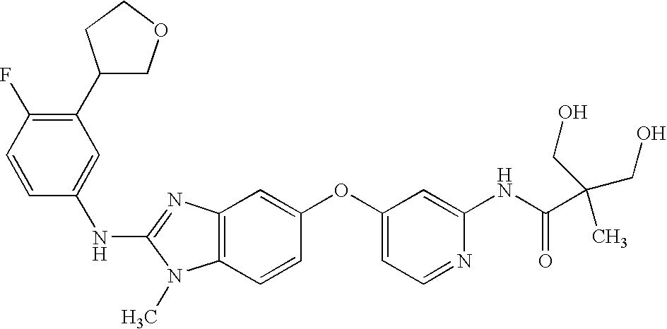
N(C1=NC2=C(N1C)C=CC(OC1=CC=NC(NC(C(CO)(CO)C)=O)=C1)=C2)C1=CC(C2COCC2)=C(F)C=C1
